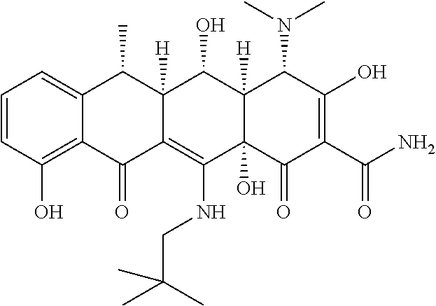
C1=CC(O)=C2C(=C1)C(C)C1([H])C(=C(NCC(C)(C)C)C3(O)C([H])(C1O)C(N(C)C)C(O)=C(C(N)=O)C3=O)C2=O
